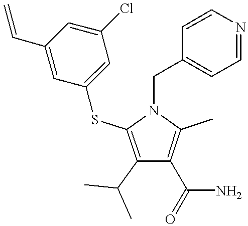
C1(C(C)C)=C(SC2=CC(Cl)=CC(C=C)=C2)N(CC2=CC=NC=C2)C(C)=C1C(=O)N
